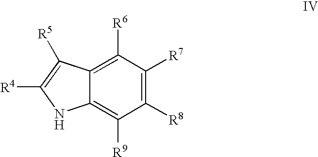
C1([R6])=C2C(=C([R9])C([R8])=C1[R7])NC([R4])=C2[R5]
